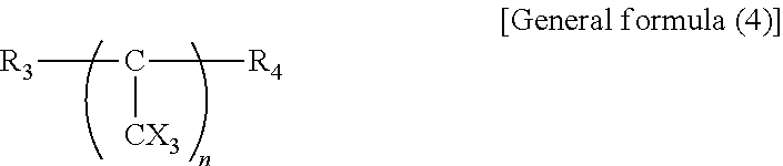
[R3]C([CX3])[R4]
